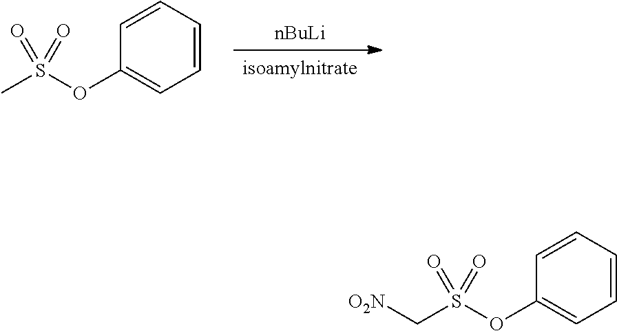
[nBuLi].[isoamylnitrate].C1(OS(C)(=O)=O)=CC=CC=C1.C1(OS(C[O2N])(=O)=O)=CC=CC=C1
